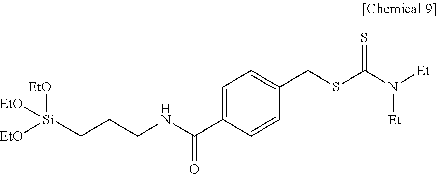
[Si](CCCNC(C1=CC=C(CSC(N([Et])[Et])=S)C=C1)=O)([EtO])([EtO])[EtO]
